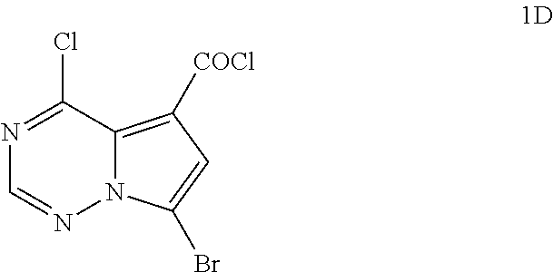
N1=C(Cl)C2=C([COCl])C=C(Br)N2N=C1
